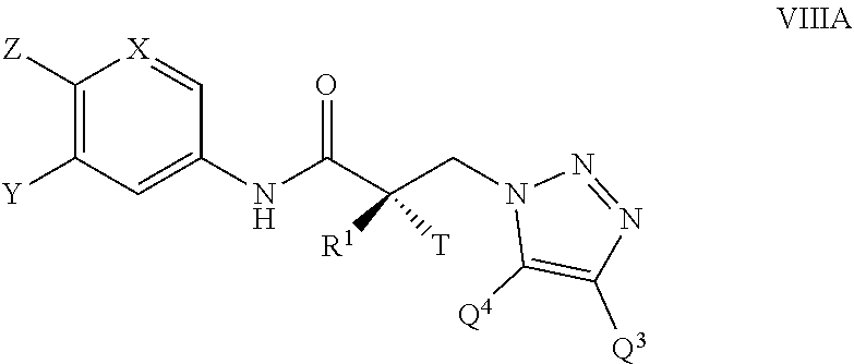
N1=NN(CC(C(NC2=CC([Y])=C([Z])[X]=C2)=O)([T])[R1])C([Q4])=C1[Q3]
